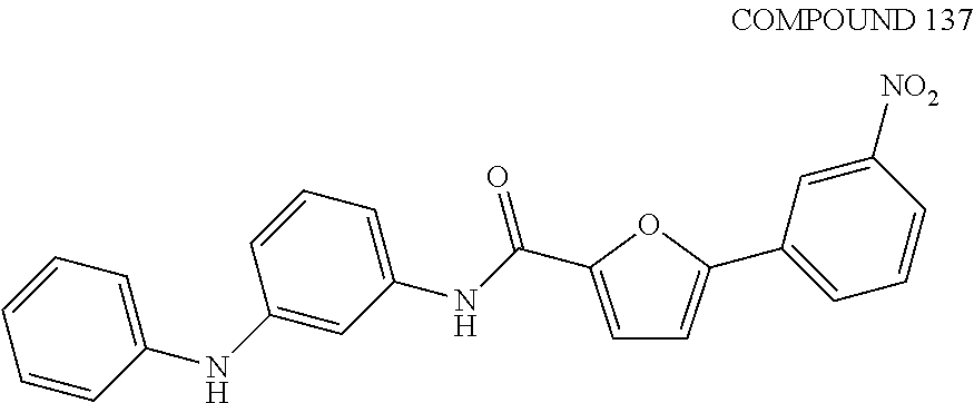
C1=C(C(NC2=CC=CC(NC3=CC=CC=C3)=C2)=O)OC(C2=CC=CC([NO2])=C2)=C1
